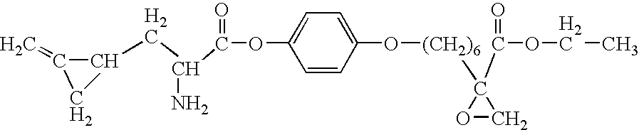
O(C(=O)C(CC1C(=C)C1)N)C1=CC=C(O[(CH2)6]C2(C(OCC)=O)OC2)C=C1
